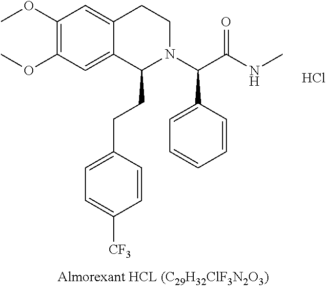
C1(OC)=C(OC)C=C2C(=C1)CCN(C(C(NC)=O)C1=CC=CC=C1)C2CCC1=CC=C([CF3])C=C1.Cl
